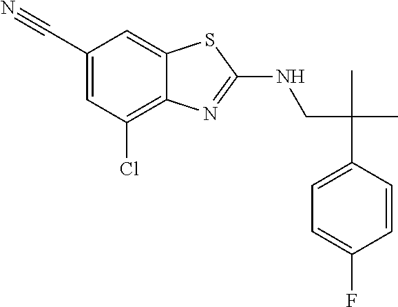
C(CNC1=NC2=C(Cl)C=C(C#N)C=C2S1)(C1=CC=C(F)C=C1)(C)C
